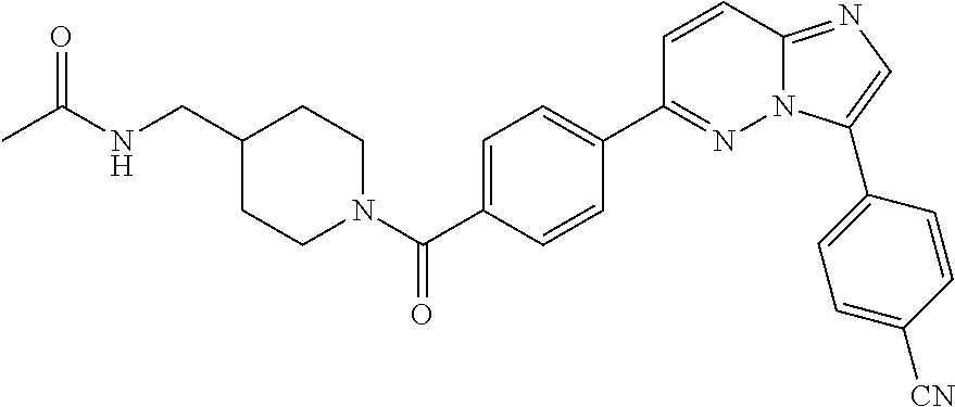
C1=C(C(=O)N2CCC(CNC(C)=O)CC2)C=CC(C2=NN3C(=NC=C3C3=CC=C([CN])C=C3)C=C2)=C1
